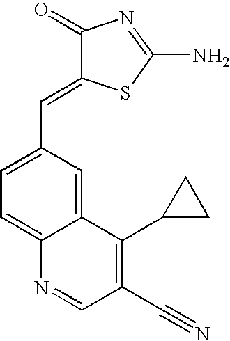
C12=CC=C(C=C3C(=O)N=C(N)S3)C=C1C(C1CC1)=C(C#N)C=N2
